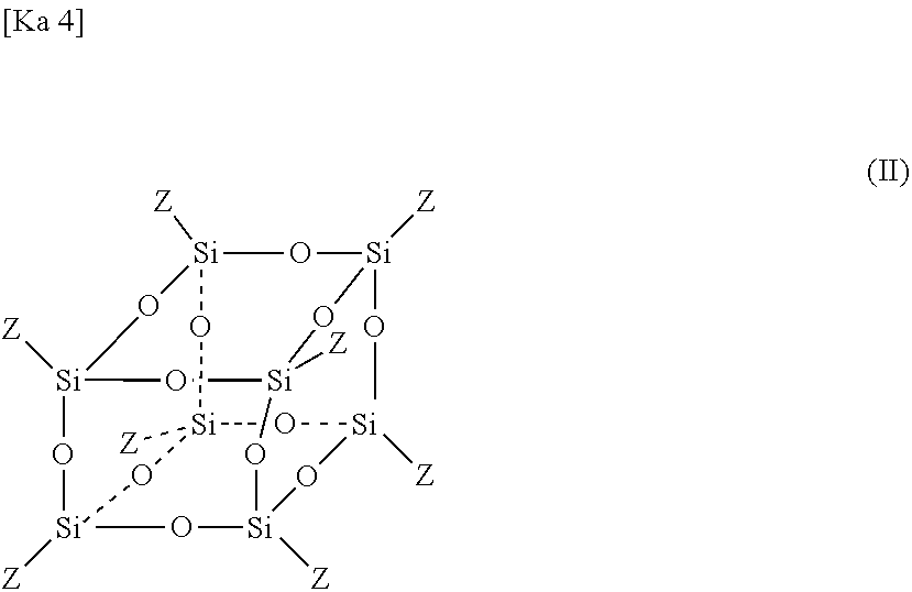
[Si]12([Z])O[Si]([Z])(OC)O[Si]3([Z])O[Si]([Z])(O1)O[Si]([Z])O[Si]([Z])(O[Si]([Z])O[Si](OC)([Z])O3)O2
